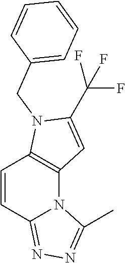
C1=CC2=NN=C(C)N2C2=C1N(CC1=CC=CC=C1)C(C(F)(F)F)=C2
